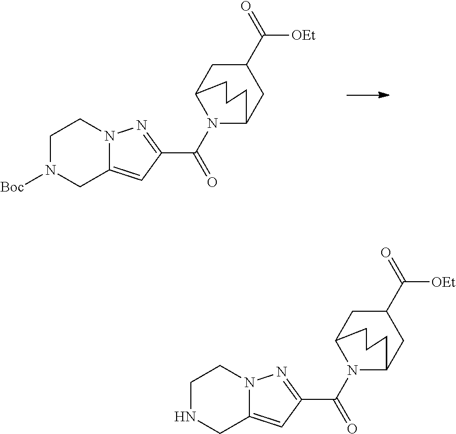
[Boc]N1CC2=CC(C(=O)N3C4CC(C([OEt])=O)CC3CCC4)=NN2CC1.N1CC2=CC(C(=O)N3C4CC(C([OEt])=O)CC3CCC4)=NN2CC1
